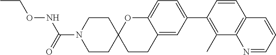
C1CC2(CCN1C(=O)NOCC)CCC1=CC(C3=C(C)C4=C(C=C3)C=CC=N4)=CC=C1O2
